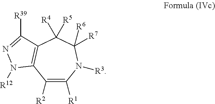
C1([R2])=C([R1])N([R3])C([R6])([R7])C([R4])([R5])C2=C1N([R12])N=C2[R39]
